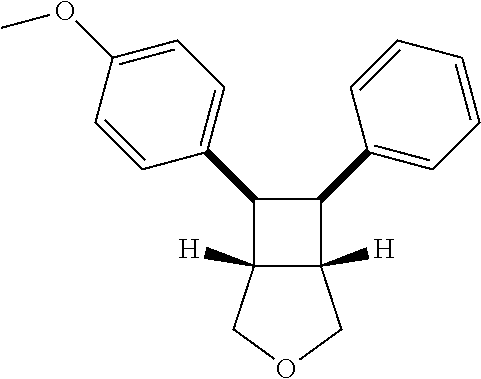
C12([H])C([H])(COC1)C(C1=CC=C(OC)C=C1)C2C1=CC=CC=C1
